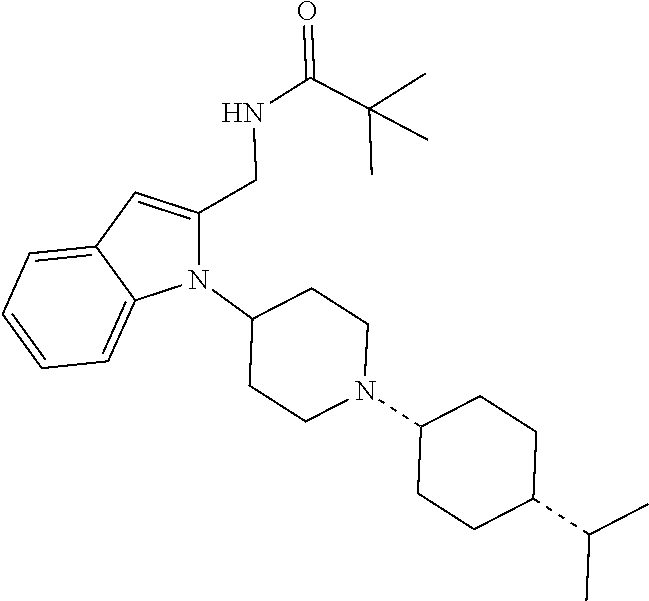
N1(C2CCN(C3CCC(C(C)C)CC3)CC2)C(CNC(=O)C(C)(C)C)=CC2=CC=CC=C12
